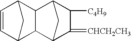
C1=CC2CC1C1C3C(=[CHCH2CH3])C([C4H9])C(C21)C3
